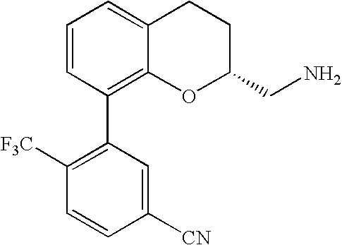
C1=CC(C2=C([F3C])C=CC([CN])=C2)=C2C(=C1)CCC(CN)O2
